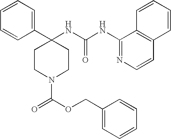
C(N1CCC(C2=CC=CC=C2)(NC(NC2=NC=CC3=C2C=CC=C3)=O)CC1)(=O)OCC1=CC=CC=C1
